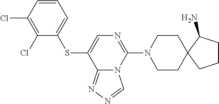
C1=C(SC2=CC=CC(Cl)=C2Cl)C2=NN=CN2C(N2CCC3(CC2)CCCC3N)=N1
